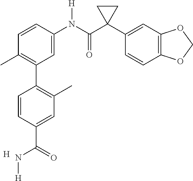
C1=C(N(C(C2(C3=CC4=C(C=C3)OCO4)CC2)=O)[H])C=CC(C)=C1C1=C(C)C=C(C(=O)N[H])C=C1.[H]
